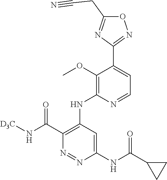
O1C(CC#N)=NC(C2=CC=NC(NC3=C(C(N[D3C])=O)N=NC(NC(C4CC4)=O)=C3)=C2OC)=N1
